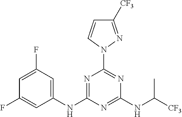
N1=C(NC2=CC(F)=CC(F)=C2)N=C(NC([CF3])C)N=C1N1C=CC([CF3])=N1
